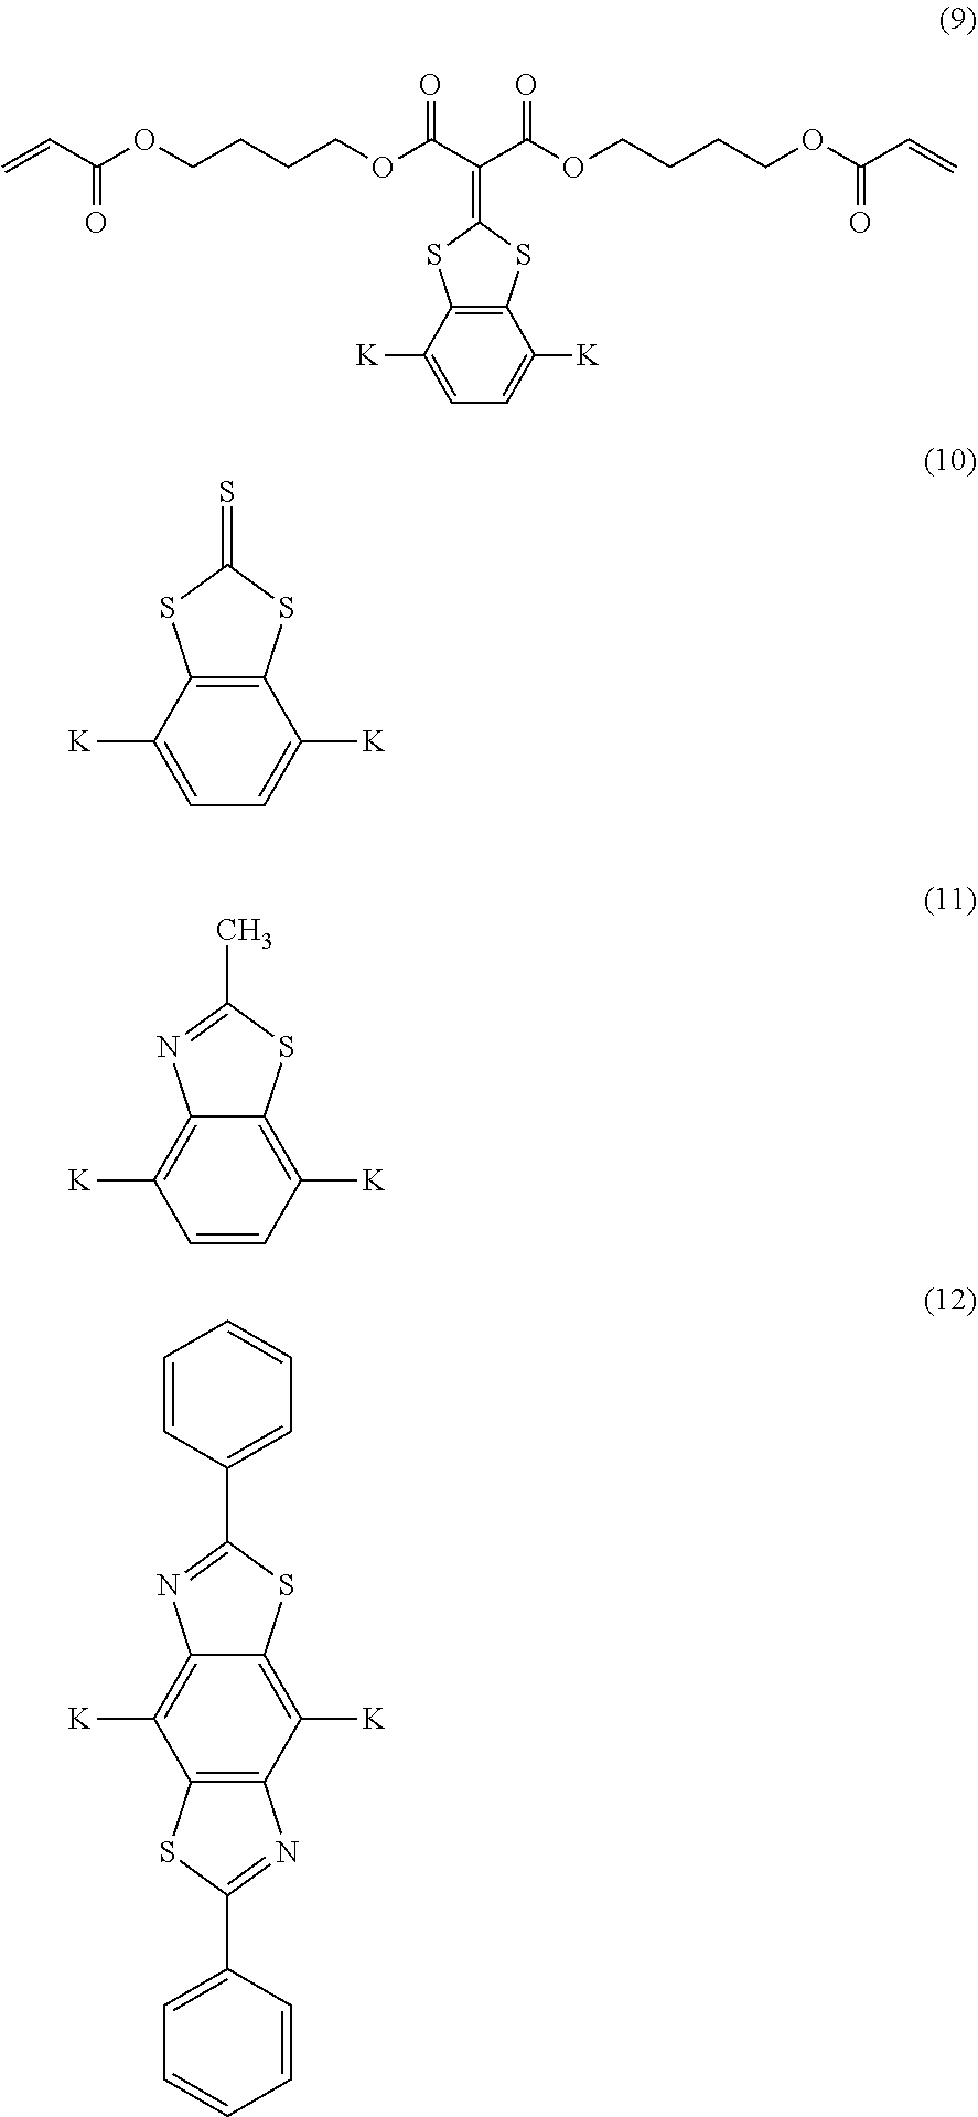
C1([K])=CC=C([K])C2=C1SC(=C(C(OCCCCOC(C=C)=O)=O)C(OCCCCOC(=O)C=C)=O)S2.C1([K])=CC=C([K])C2=C1SC(=S)S2.C1([K])=C2C(=C([K])C=C1)SC(C)=N2.C1([K])=C2C(=C([K])C3=C1SC(C1=CC=CC=C1)=N3)SC(C1=CC=CC=C1)=N2
